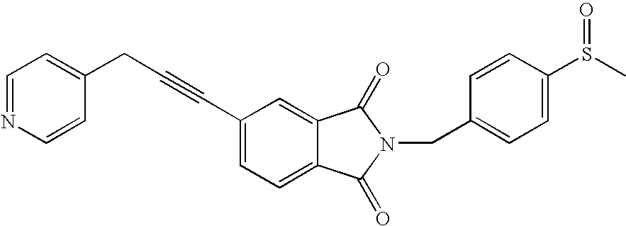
C(C1=CC=C2C(=C1)C(=O)N(CC1=CC=C(S(C)=O)C=C1)C2=O)#CCC1=CC=NC=C1
